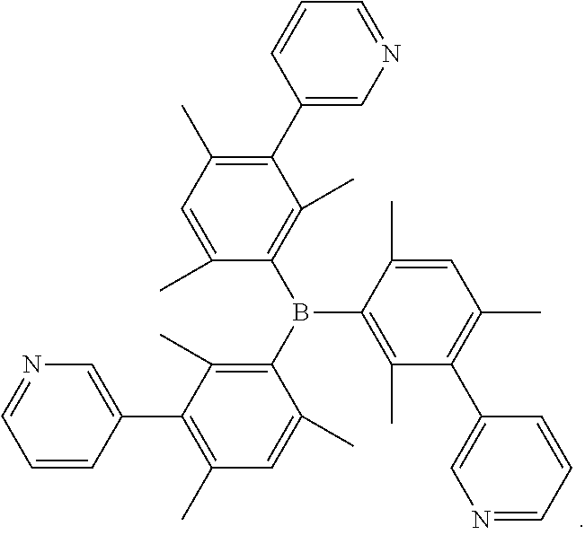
C1=CC(C2=C(C)C=C(C)C(B(C3=C(C)C(C4=CN=CC=C4)=C(C)C=C3C)C3=C(C)C(C4=CN=CC=C4)=C(C)C=C3C)=C2C)=CN=C1
